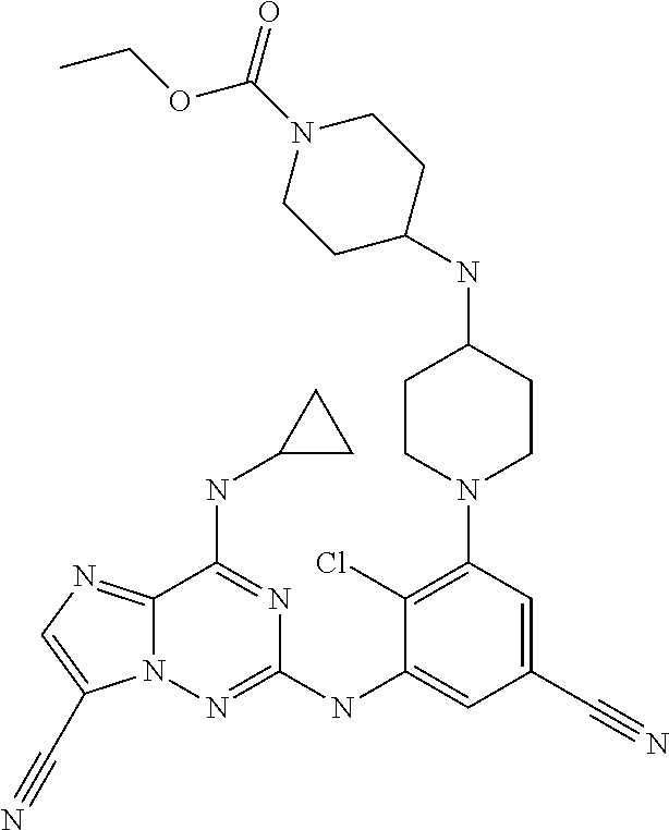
C12=NC=C(C#N)N1N=C(NC1=CC(C#N)=CC(N3CCC(NC4CCN(C(=O)OCC)CC4)CC3)=C1Cl)N=C2NC1CC1
